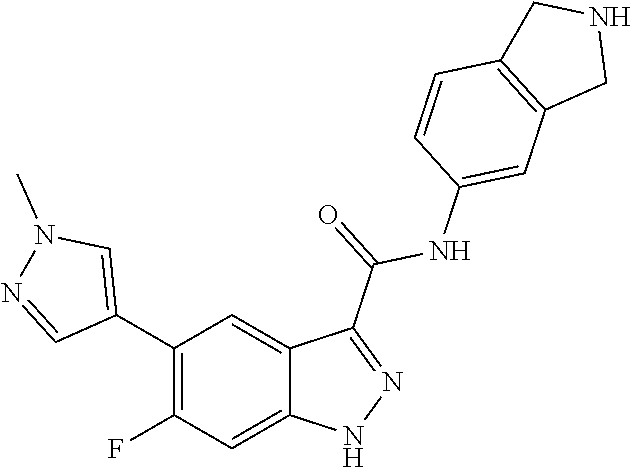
C1(C2=CN(C)N=C2)=C(F)C=C2C(=C1)C(C(=O)NC1=CC3=C(C=C1)CNC3)=NN2
